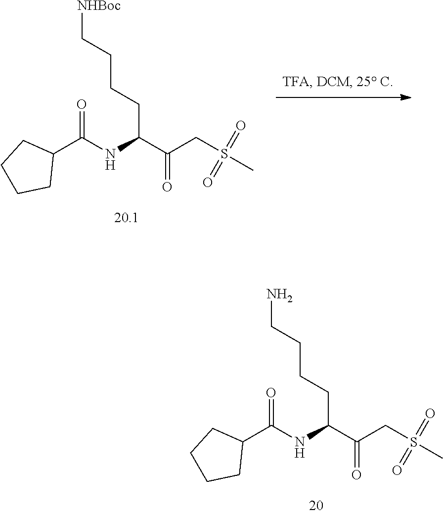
C(C(C(CS(C)(=O)=O)=O)NC(C1CCCC1)=O)CCCN.C(C(C(CS(C)(=O)=O)=O)NC(C1CCCC1)=O)CCC[NHBoc]
